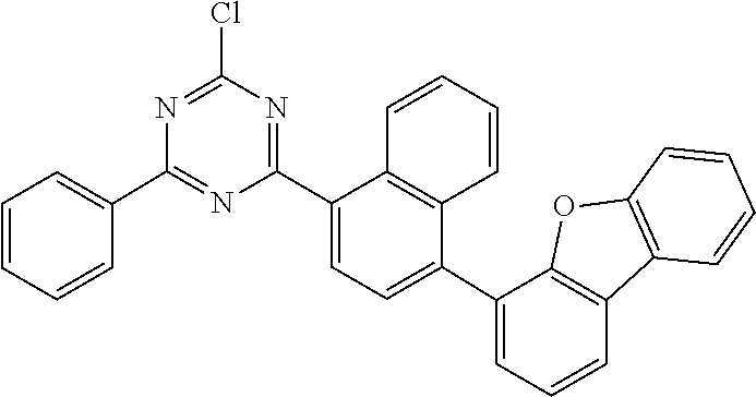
N1=C(C2=CC=CC=C2)N=C(Cl)N=C1C1=CC=C(C2=CC=CC3=C2OC2=C3C=CC=C2)C2=C1C=CC=C2
